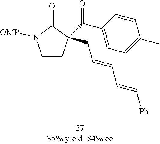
C1CC(C(C2=CC=C(C)C=C2)=O)(CC=CC=C[Ph])C(=O)N1[OMP]
